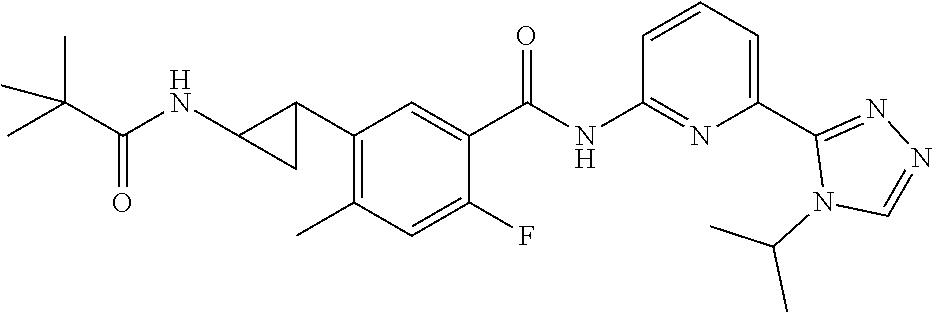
C1(C2C(NC(C(C)(C)C)=O)C2)=C(C)C=C(F)C(C(NC2=NC(C3=NN=CN3C(C)C)=CC=C2)=O)=C1
